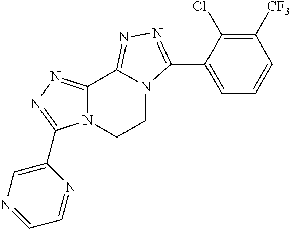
C1=C(C2=NN=C3C4=NN=C(C5=CN=CC=N5)N4CCN32)C(Cl)=C([CF3])C=C1
